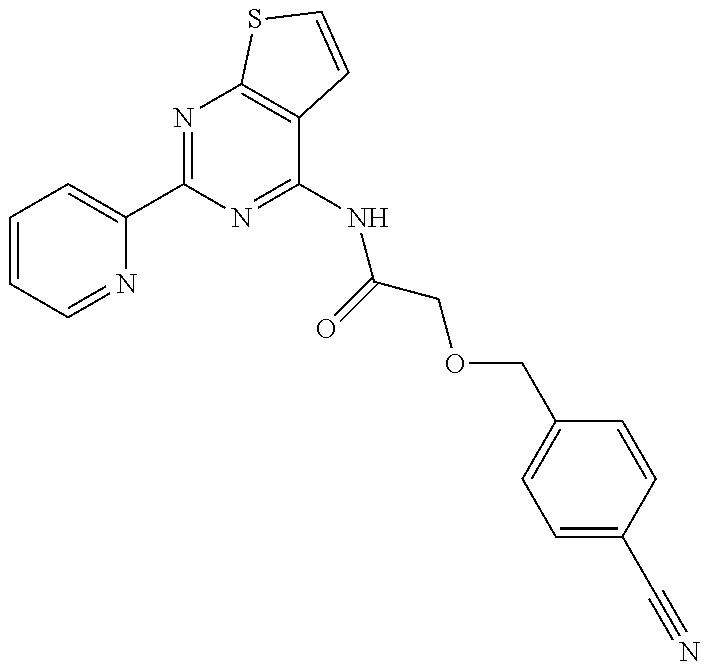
C1=CC=NC(C2=NC3=C(C(NC(=O)COCC4=CC=C(C#N)C=C4)=N2)C=CS3)=C1
